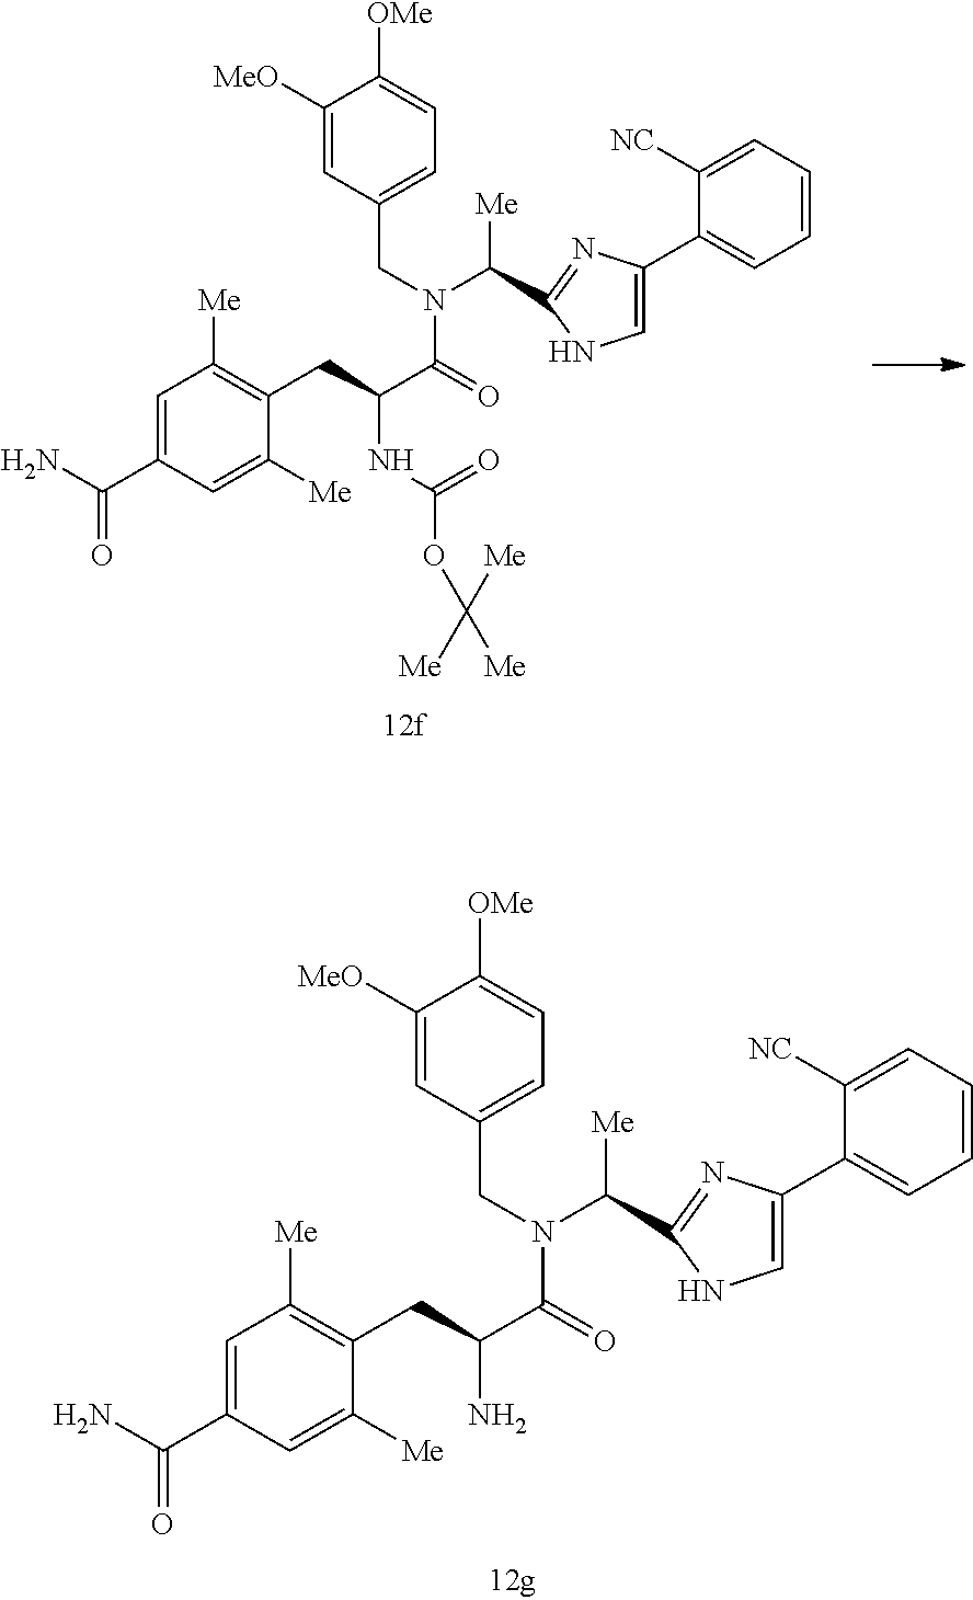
C1([MeO])=CC(CN(C([Me])C2=NC(C3=CC=CC=C3[NC])=CN2)C(C(NC(=O)OC([Me])([Me])[Me])CC2=C([Me])C=C(C(N)=O)C=C2[Me])=O)=CC=C1[OMe].C1([MeO])=CC(CN(C([Me])C2=NC(C3=CC=CC=C3[NC])=CN2)C(C(N)CC2=C([Me])C=C(C(N)=O)C=C2[Me])=O)=CC=C1[OMe]
